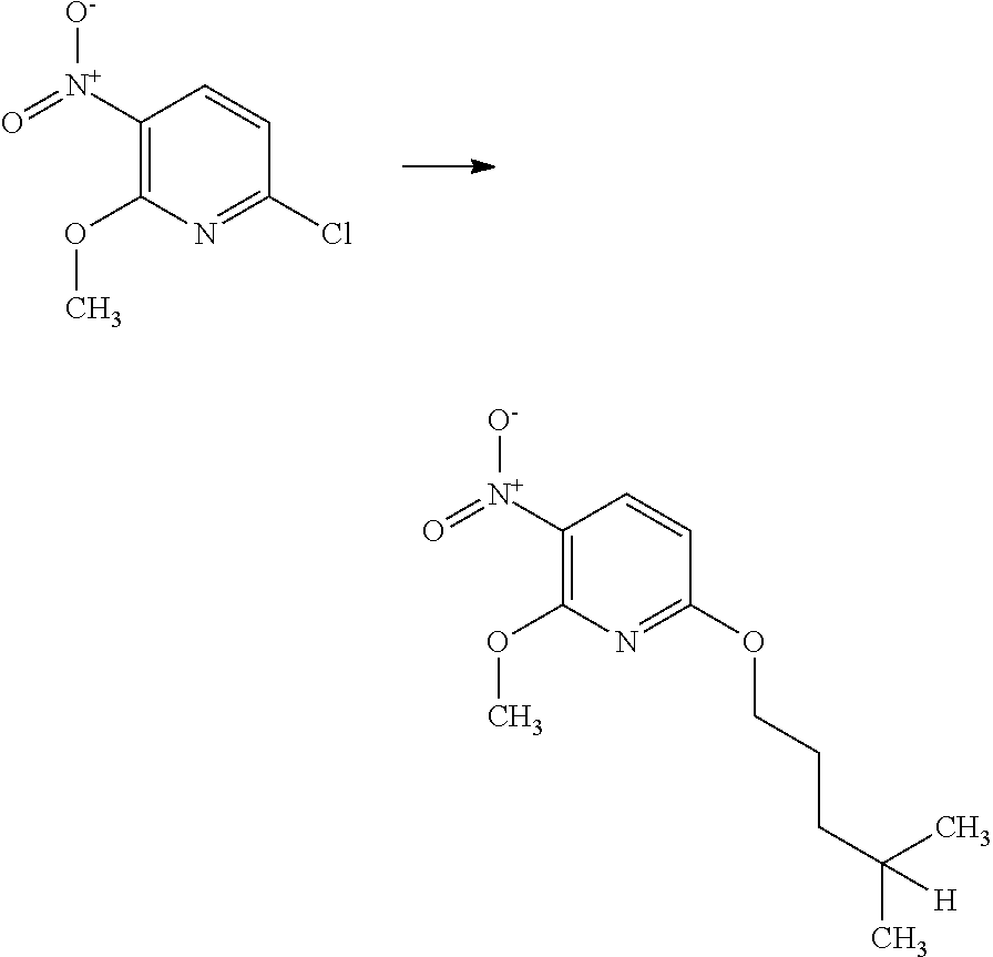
C1([N+](=O)[O-])=C(OC)N=C(Cl)C=C1.C1([N+](=O)[O-])=C(OC)N=C(OCCCC(C)(C)[H])C=C1
